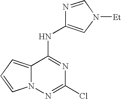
C1(Cl)=NN2C(=CC=C2)C(NC2=CN([Et])C=N2)=N1
